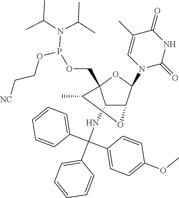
C1(NC(C2=CC=CC=C2)(C2=CC=CC=C2)C2=CC=C(OC)C=C2)C2C(N3C(=O)NC(=O)C(C)=C3)OC1(COP(N(C(C)C)C(C)C)OCC[NC])C(C)O2
